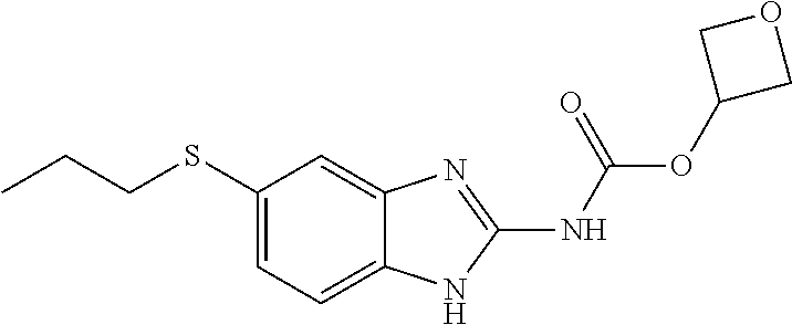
CCCSC1=CC=C2C(=C1)N=C(NC(=O)OC1COC1)N2
